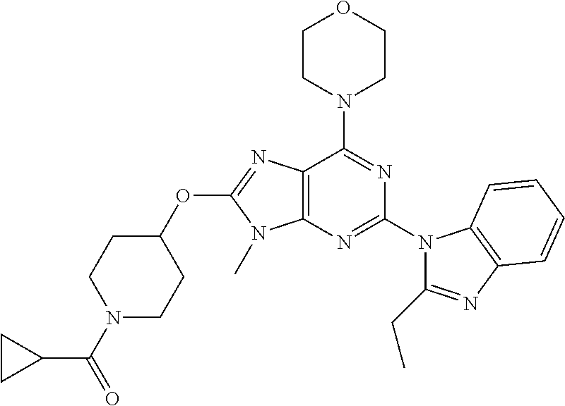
C12=C(N=C(N3C(CC)=NC4=C3C=CC=C4)N=C1N1CCOCC1)N(C)C(OC1CCN(C(=O)C3CC3)CC1)=N2
